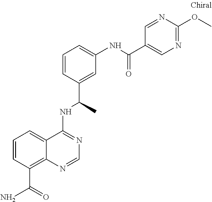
C1=CC(C(N)=O)=C2C(=C1)C(NC(C)C1=CC(NC(=O)C3=CN=C(OC)N=C3)=CC=C1)=NC=N2
